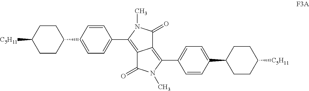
C12=C(C3=CC=C(C4CCC([C5H11])CC4)C=C3)N(C)C(=O)C1=C(C1=CC=C(C3CCC([C5H11])CC3)C=C1)N(C)C2=O
